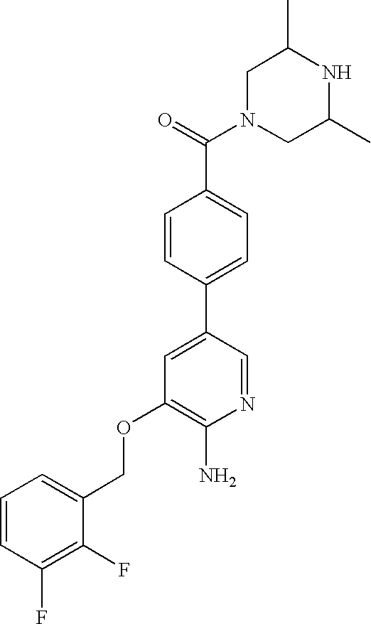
C1N(C(=O)C2=CC=C(C3=CC(OCC4=CC=CC(F)=C4F)=C(N)N=C3)C=C2)CC(C)NC1C
